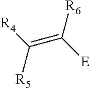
C(=C([R6])[E])([R4])[R5]
